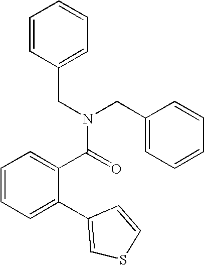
C1=C(C2=CSC=C2)C(C(N(CC2=CC=CC=C2)CC2=CC=CC=C2)=O)=CC=C1
